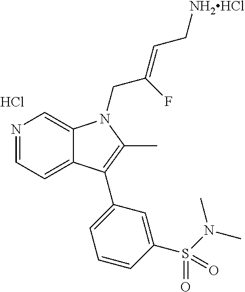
N1=CC=C2C(=C1)N(CC(F)=CC[NH2HCl])C(C)=C2C1=CC=CC(S(N(C)C)(=O)=O)=C1.Cl
